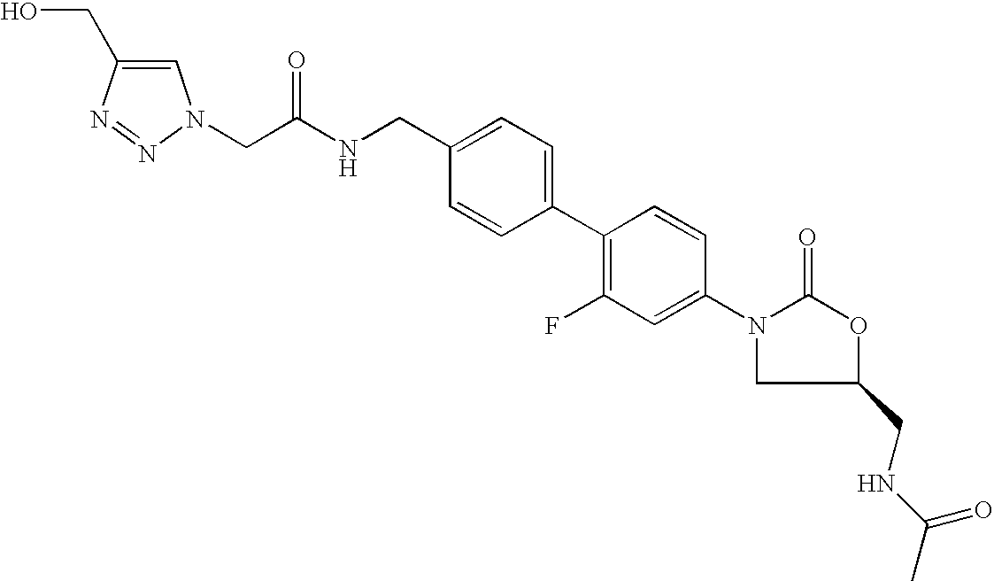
OCC1=CN(CC(NCC2=CC=C(C3=C(F)C=C(N4CC(CNC(C)=O)OC4=O)C=C3)C=C2)=O)N=N1
